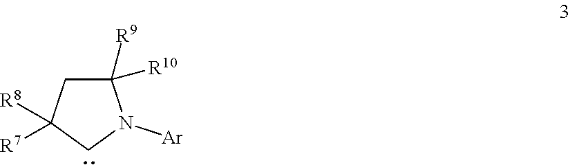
C1([R9])([R10])CC([R8])([R7])CN1[Ar]
